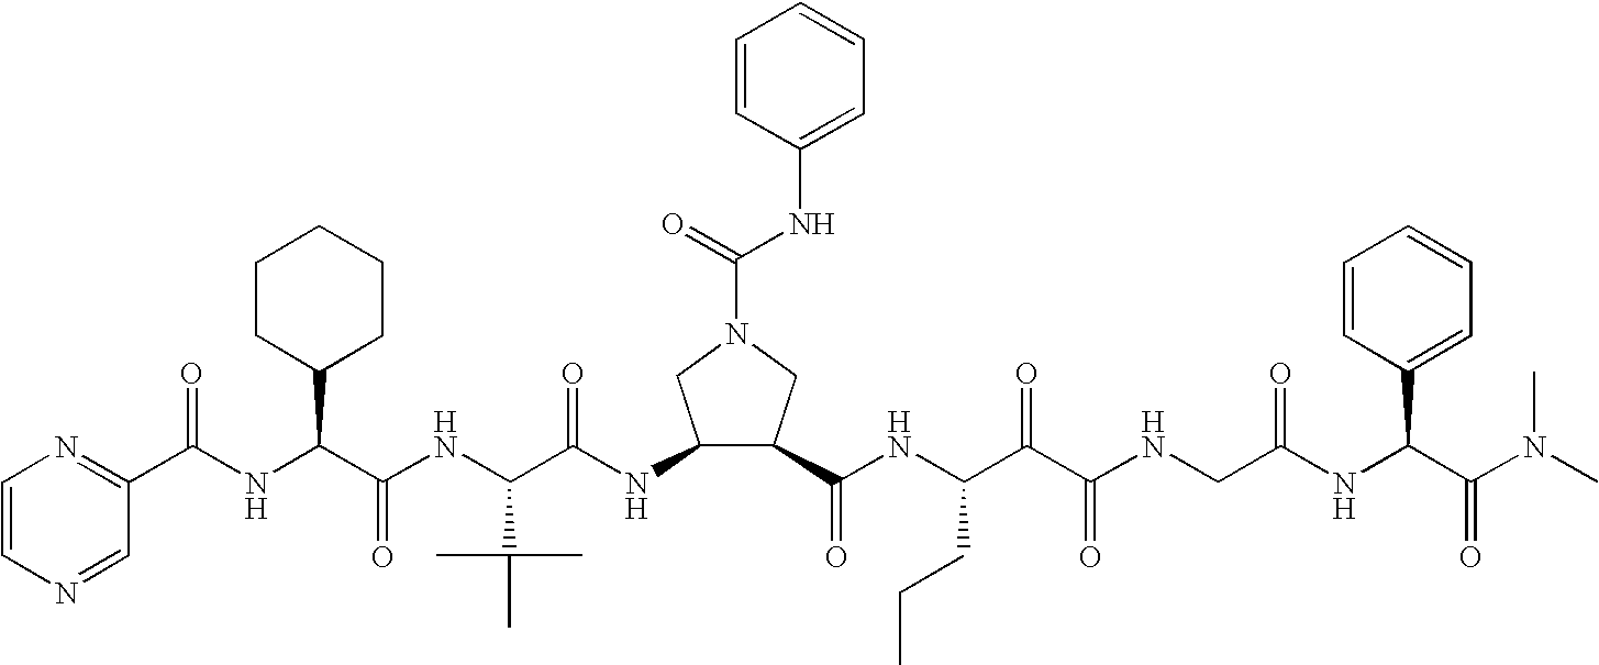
C1=CN=CC(C(NC(C(NC(C(NC2C(C(NC(C(C(NCC(=O)NC(C3=CC=CC=C3)C(=O)N(C)C)=O)=O)CCC)=O)CN(C(NC3=CC=CC=C3)=O)C2)=O)C(C)(C)C)=O)C2CCCCC2)=O)=N1
